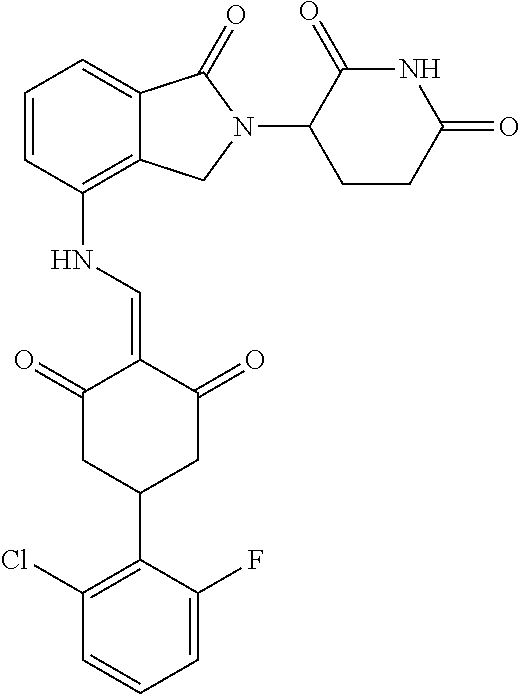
C1=CC(NC=C2C(=O)CC(C3=C(Cl)C=CC=C3F)CC2=O)=C2C(=C1)C(=O)N(C1CCC(=O)NC1=O)C2
